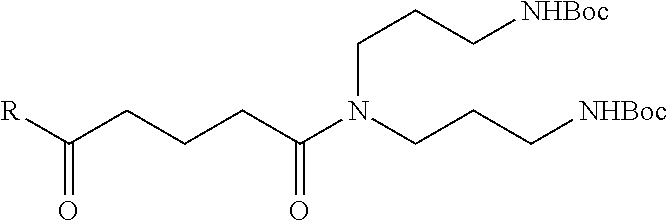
C(CCCC(N(CCC[NHBoc])CCC[NHBoc])=O)(=O)[R]
